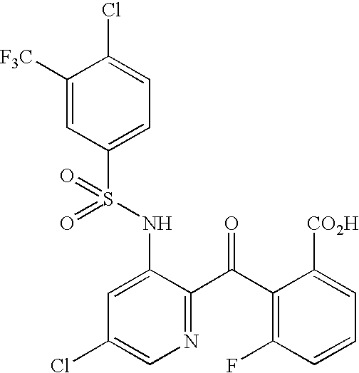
C1([F3C])=CC(S(NC2=CC(Cl)=CN=C2C(C2=C(F)C=CC=C2[CO2H])=O)(=O)=O)=CC=C1Cl
